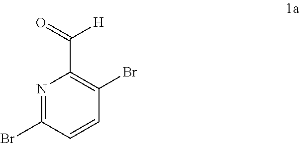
[H]C(C1=C(Br)C=CC(Br)=N1)=O
